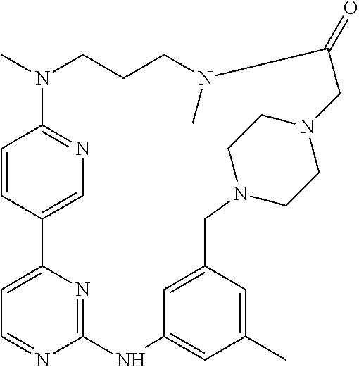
C1=CC2=CN=C1N(C)CCCN(C)C(=O)CN1CCN(CC3=CC(=CC(C)=C3)NC3=NC2=CC=N3)CC1
